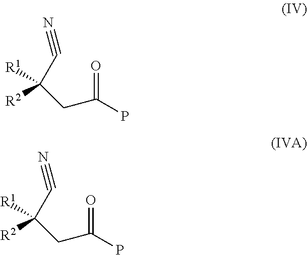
C(=O)(P)CC([R2])(C#N)[R1].C(=O)(P)CC([R2])(C#N)[R1]
